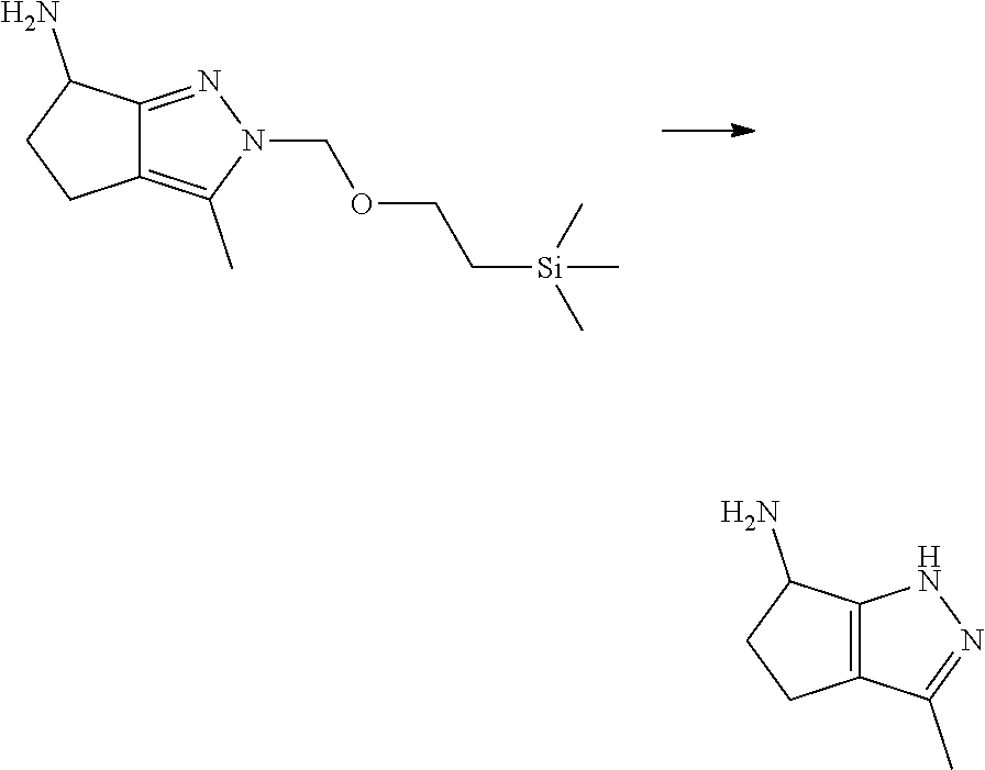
C12=C(C)N(COCC[Si](C)(C)C)N=C1C(N)CC2.C12=C(C(N)CC1)NN=C2C
